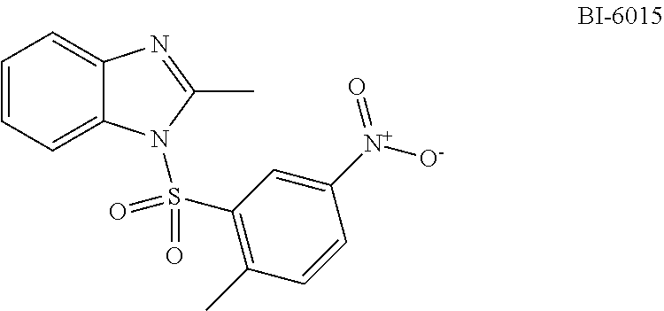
C1=CC=C2C(=C1)N=C(C)N2S(=O)(=O)C1=C(C)C=CC([N+](=O)[O-])=C1
